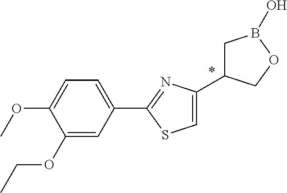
C1(OCC)=CC(C2=NC(C3CB(O)OC3)=CS2)=CC=C1OC
